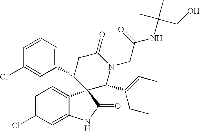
C1(C2CC(=O)N(CC(=O)NC(C)(CO)C)C(C(=CC)CC)C23C2=CC=C(Cl)C=C2NC3=O)=CC=CC(Cl)=C1
